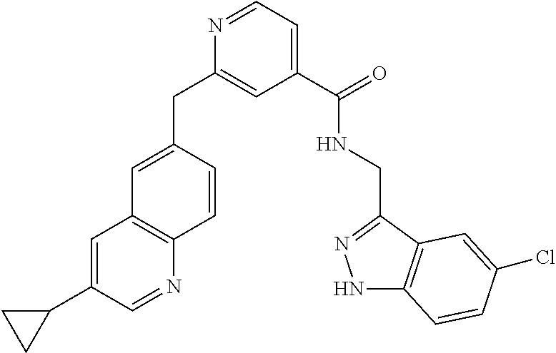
C1(C(=O)NCC2=NNC3=C2C=C(Cl)C=C3)=CC=NC(CC2=CC3=C(C=C2)N=CC(C2CC2)=C3)=C1
